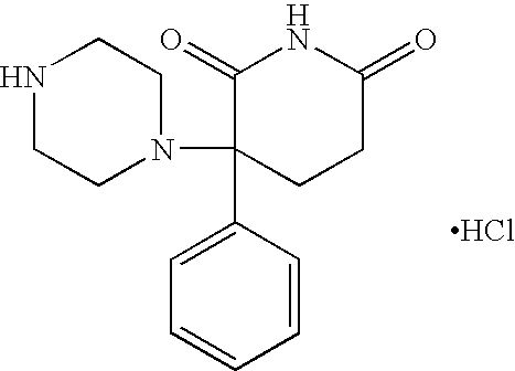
N1CCN(C2(C3=CC=CC=C3)CCC(=O)NC2=O)CC1.Cl
